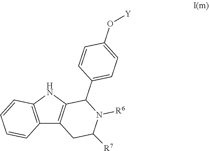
C12=C(NC3=C1CC([R7])N([R6])C3C1=CC=C(O[Y])C=C1)C=CC=C2
